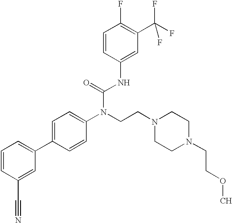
C1=CC(C#N)=CC(C2=CC=C(N(CCN3CCN(CCOC)CC3)C(=O)NC3=CC(C(F)(F)F)=C(F)C=C3)C=C2)=C1
